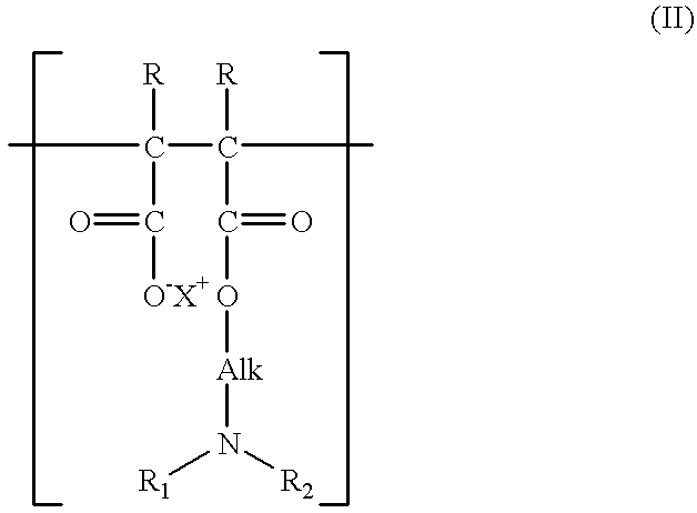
CC(C(C)([R])C(=O)O[Alk]N([R1])[R2])([R])C([O-X+])=O
